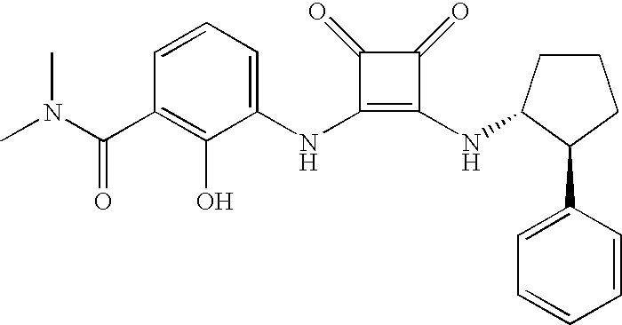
N(C1=C(NC2CCCC2C2=CC=CC=C2)C(=O)C1=O)C1=CC=CC(C(=O)N(C)C)=C1O
